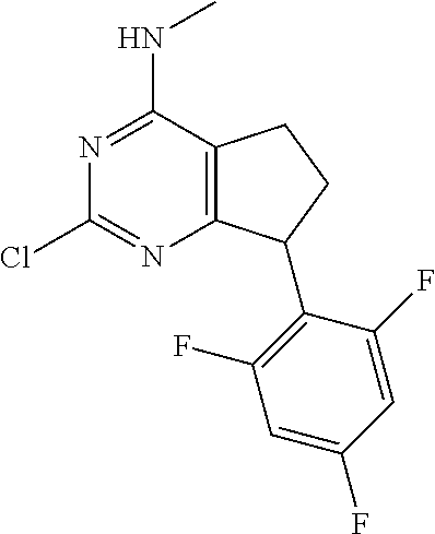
C12=C(C(NC)=NC(Cl)=N1)CCC2C1=C(F)C=C(F)C=C1F
